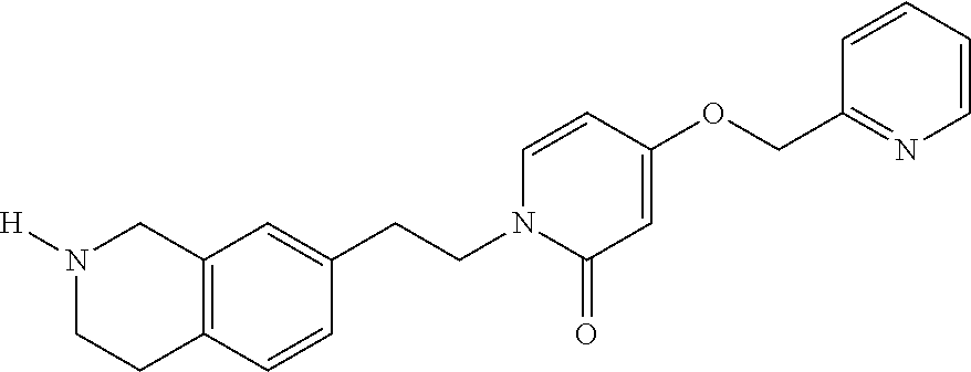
C12=C(C=C(CCN3C=CC(OCC4=NC=CC=C4)=CC3=O)C=C1)CN([H])CC2
